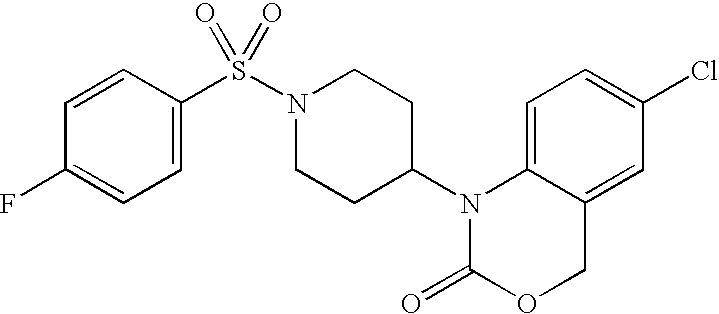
C1=C2C(=CC(Cl)=C1)COC(=O)N2C1CCN(S(=O)(=O)C2=CC=C(F)C=C2)CC1
